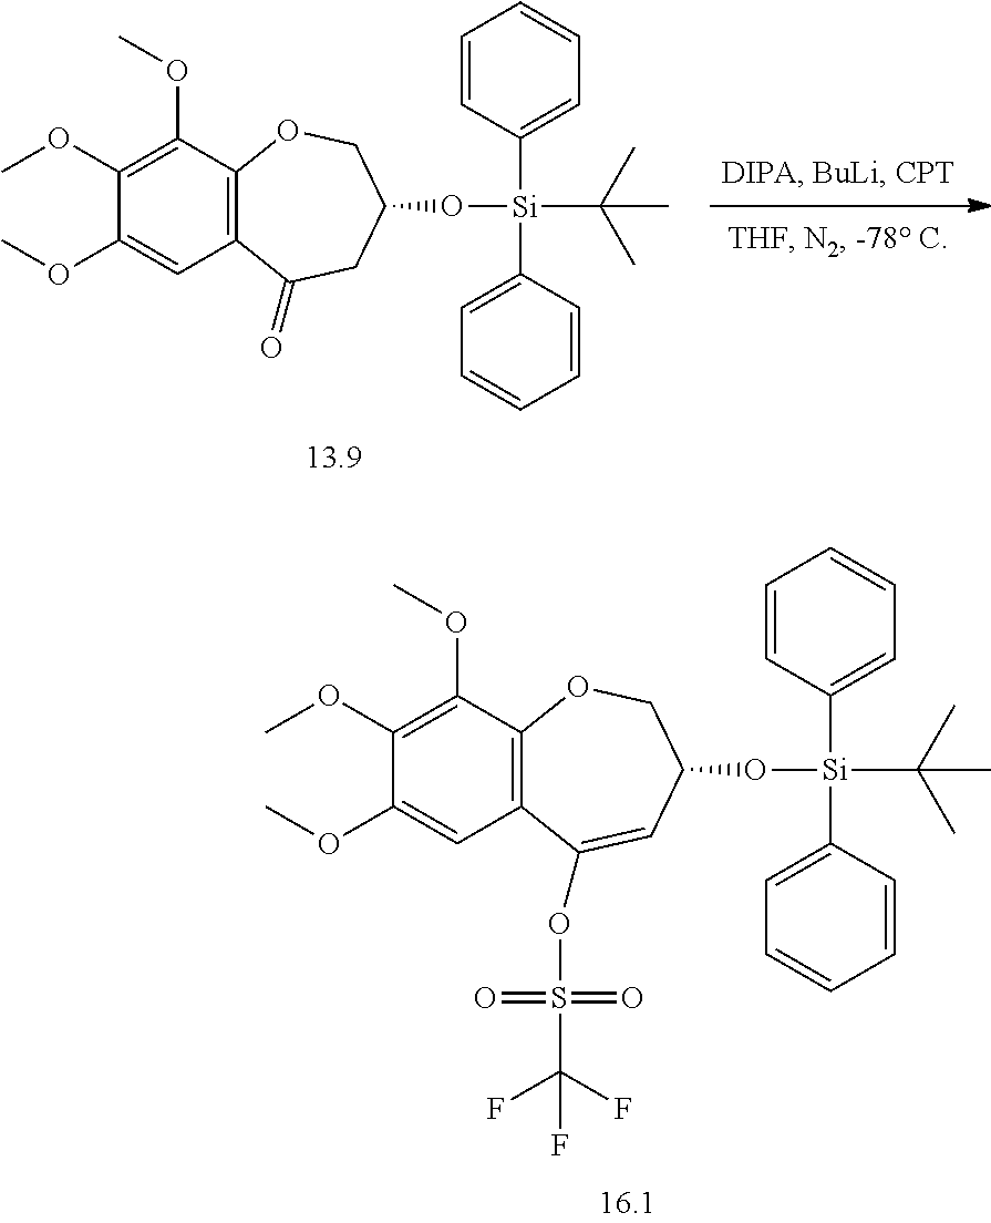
C1(OC)=C(OC)C2=C(C(OS(C(F)(F)F)(=O)=O)=CC(O[Si](C3=CC=CC=C3)(C3=CC=CC=C3)C(C)(C)C)CO2)C=C1OC.C1(OC)=C(OC)C2=C(C(=O)CC(O[Si](C3=CC=CC=C3)(C3=CC=CC=C3)C(C)(C)C)CO2)C=C1OC
